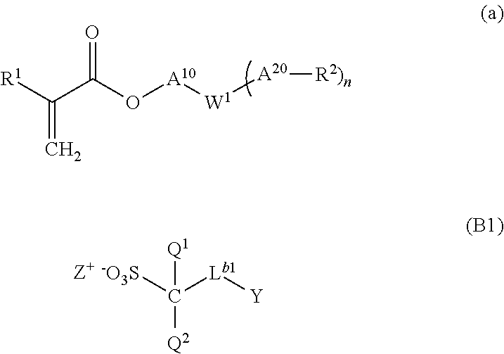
O=C(O[A10][W1][A20][R2)n])C([R1])=C.[Q1]C([Q2])([Lb1][Y])[-O3S]
